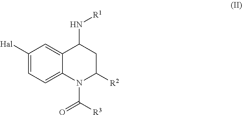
C1([Hal])=CC=C2C(=C1)C(N[R1])CC([R2])N2C([R3])=O
